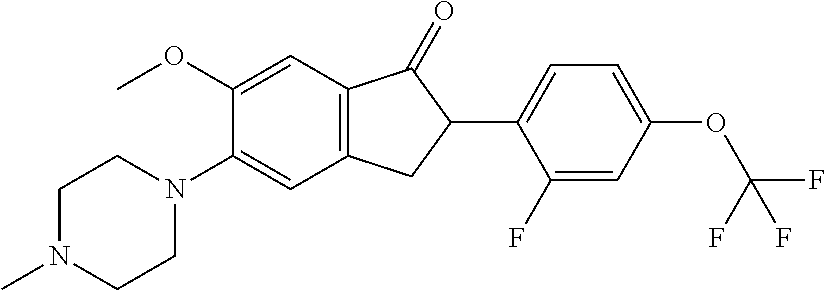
C1(OC)=CC2=C(C=C1N1CCN(C)CC1)CC(C1=CC=C(OC(F)(F)F)C=C1F)C2=O
